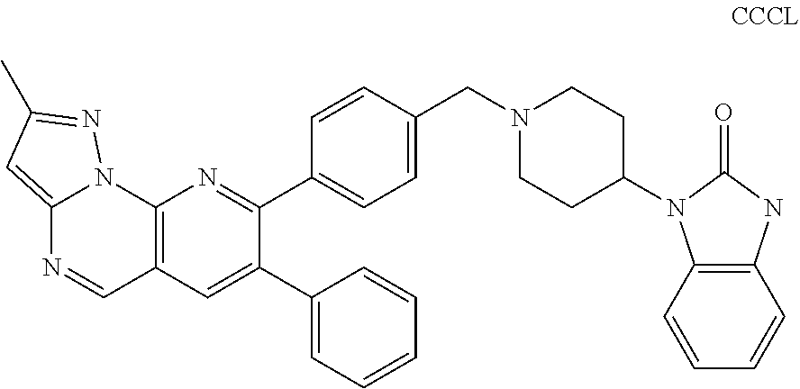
C1(N2C3=C(NC2=O)C=CC=C3)CCN(CC2=CC=C(C3=NC4=C(C=C3C3=CC=CC=C3)C=NC3=CC(C)=NN43)C=C2)CC1
